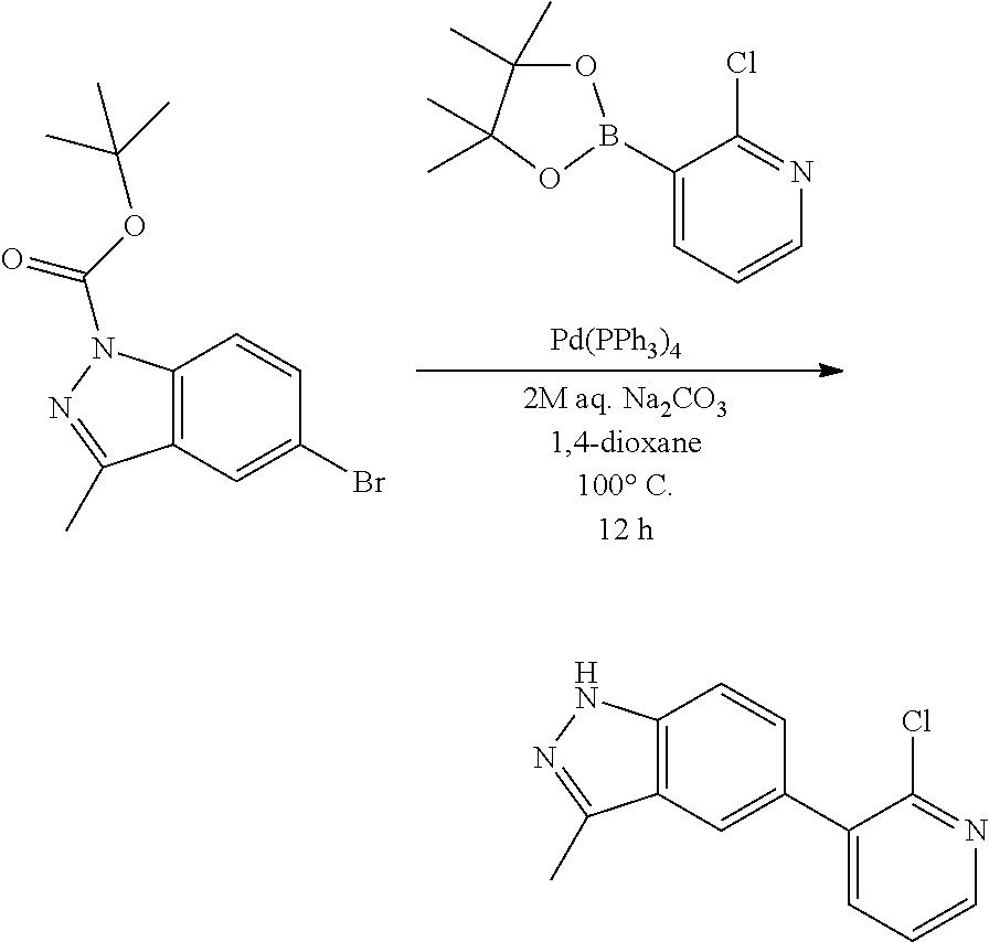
C1(B2OC(C)(C)C(C)(C)O2)=CC=CN=C1Cl.[Pd(PPh3)4].C12=C(C=C(Br)C=C1)C(C)=NN2C(OC(C)(C)C)=O.C12=C(C=C(C3=CC=CN=C3Cl)C=C1)C(C)=NN2
